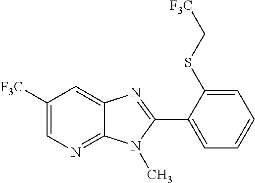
C1([F3C])=CN=C2C(=C1)N=C(C1=CC=CC=C1SC[F3C])N2C
